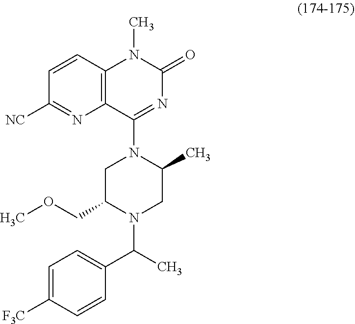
C1=CC([F3C])=CC=C1C(N1CC(C)N(C2=NC(=O)N(C)C3=C2N=C([NC])C=C3)CC1COC)C
